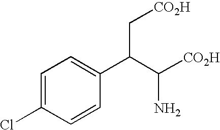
C1=C(Cl)C=CC(C(C[CO2H])C([CO2H])N)=C1
